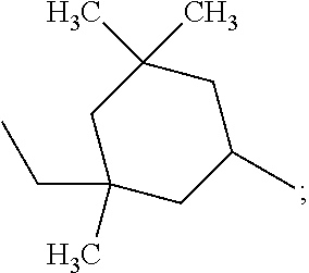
C1C(CC)(C)CC(C)CC1(C)C
